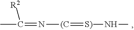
CC(=N[(C]=[S)]NC)[R2]
